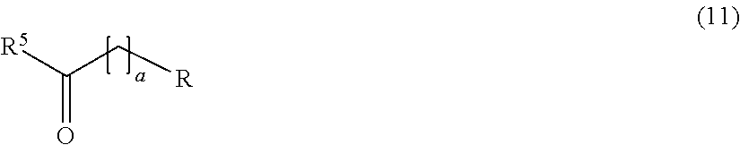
C(=O)([R5])C[R]
